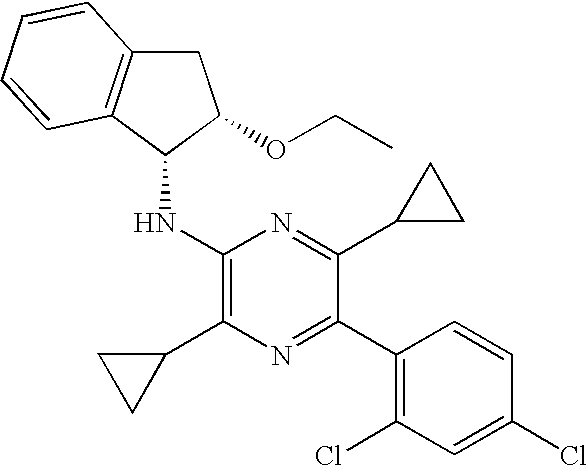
C1(NC2=C(C3CC3)N=C(C3=C(Cl)C=C(Cl)C=C3)C(C3CC3)=N2)C(OCC)CC2=C1C=CC=C2
